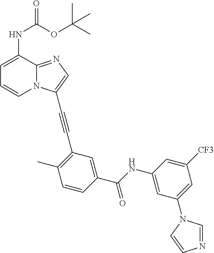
C1=C(NC(=O)OC(C)(C)C)C2=NC=C(C#CC3=C(C)C=CC(C(NC4=CC(N5C=NC=C5)=CC([CF3])=C4)=O)=C3)N2C=C1
